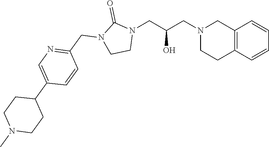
C12=C(C=CC=C1)CCN(CC(CN1C(=O)N(CC3=NC=C(C4CCN(C)CC4)C=C3)CC1)O)C2
